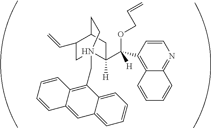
C1C(C=C)C2CC(C(OCC=C)(C3=C4C(=NC=C3)C=CC=C4)[H])([H])N1(CC1=C3C(=CC4=CC=CC=C14)C=CC=C3)CC2
